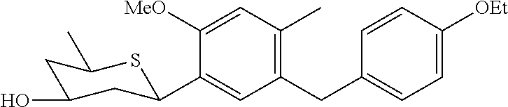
C1(CC2=CC=C([OEt])C=C2)=C(C)C=C([MeO])C(C2CC(O)CC(C)S2)=C1
